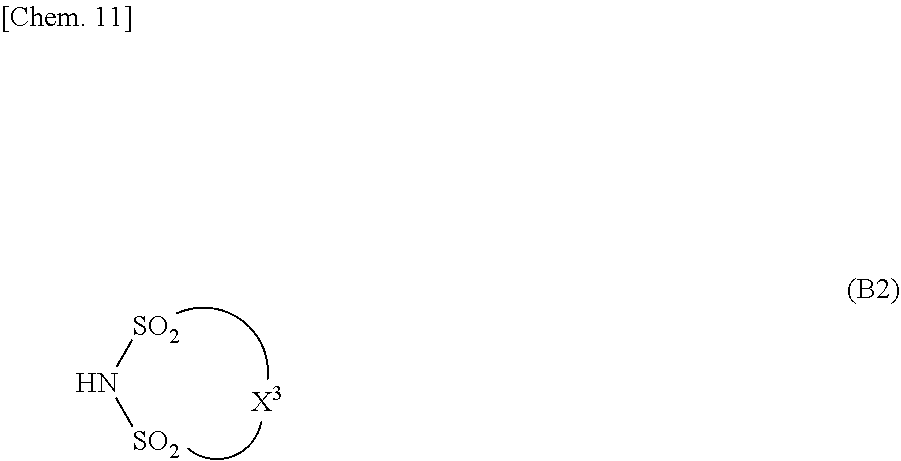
[SO2]N[SO2].[X3]
